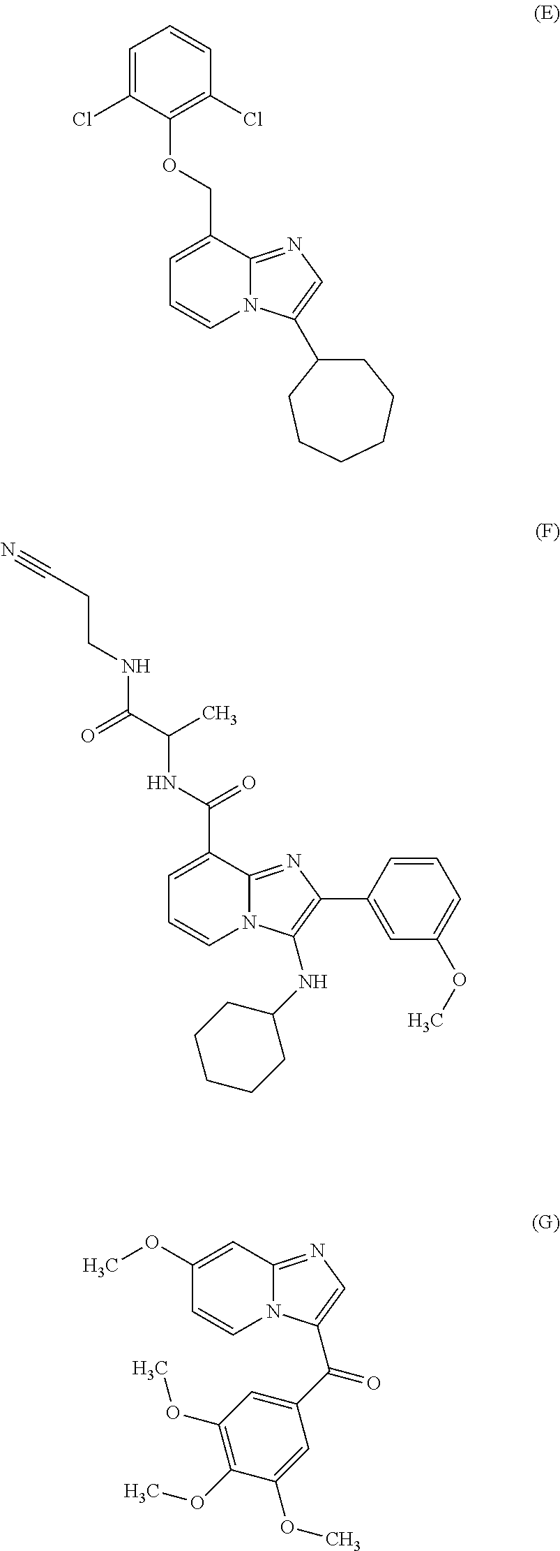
C1=C(Cl)C(OCC2=CC=CN3C2=NC=C3C2CCCCCC2)=C(Cl)C=C1.C1(C(=O)NC(C)C(NCCC#N)=O)=CC=CN2C1=NC(C1=CC(OC)=CC=C1)=C2NC1CCCCC1.C1=C(OC)C=CN2C1=NC=C2C(C1=CC(OC)=C(OC)C(OC)=C1)=O
